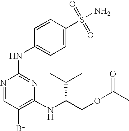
N1=CC(Br)=C(NC(COC(=O)C)C(C)C)N=C1NC1=CC=C(S(=O)(=O)N)C=C1
